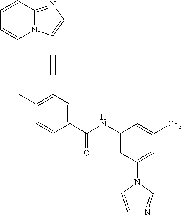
C1=CC2=NC=C(C#CC3=C(C)C=CC(C(=O)NC4=CC(N5C=CN=C5)=CC([CF3])=C4)=C3)N2C=C1
